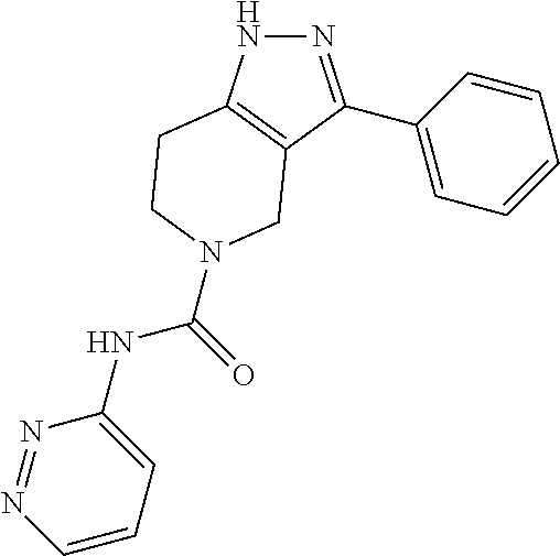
N1N=C(C2=CC=CC=C2)C2=C1CCN(C(=O)NC1=CC=CN=N1)C2
